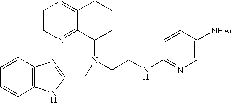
C1=CN=C2C(=C1)CCCC2N(CCNC1=NC=C([NHAc])C=C1)CC1=NC2=C(N1)C=CC=C2
